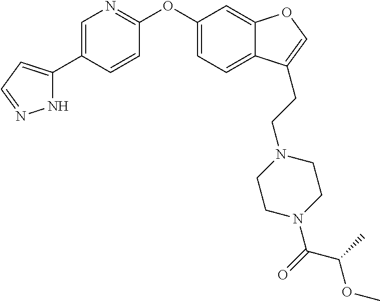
N1C(C2=CN=C(OC3=CC=C4C(=C3)OC=C4CCN3CCN(C(=O)C(C)OC)CC3)C=C2)=CC=N1
